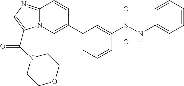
C12=NC=C(C(N3CCOCC3)=O)N1C=C(C1=CC=CC(S(NC3=CC=CC=C3)(=O)=O)=C1)C=C2
